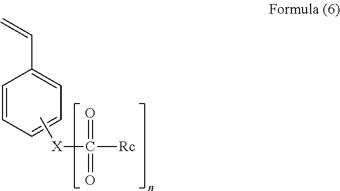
C1=CC=CC=C1C=C.C[X]C([Rc])(=O)=O
